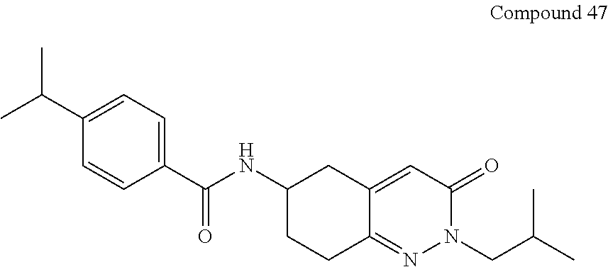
CC(C1=CC=C(C(NC2CCC3=NN(CC(C)C)C(=O)C=C3C2)=O)C=C1)C
